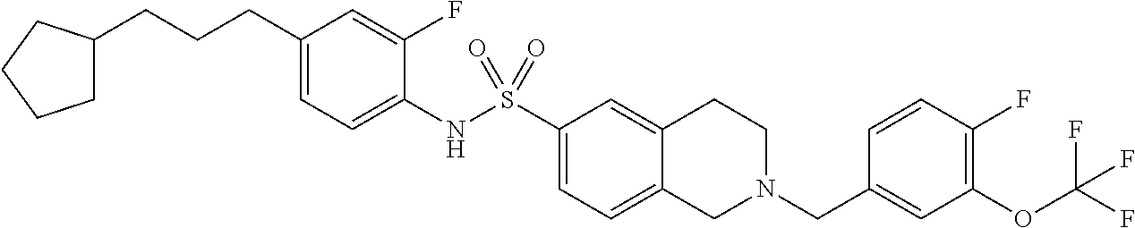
C1(CCCC2CCCC2)=CC=C(NS(C2=CC=C3C(=C2)CCN(CC2=CC(OC(F)(F)F)=C(F)C=C2)C3)(=O)=O)C(F)=C1
